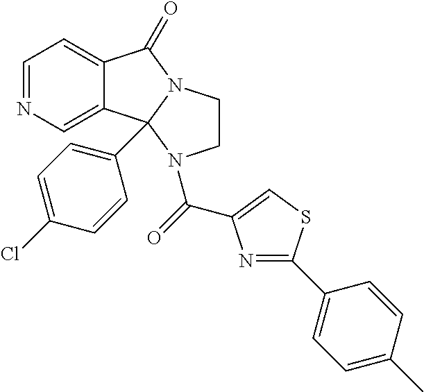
C1=NC=C2C(=C1)C(=O)N1CCN(C(=O)C3=CSC(C4=CC=C(C)C=C4)=N3)C21C1=CC=C(Cl)C=C1
